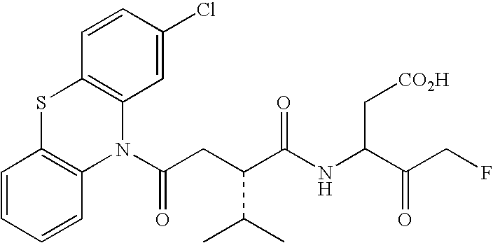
C1=CC=CC2=C1SC1=C(N2C(CC(C(NC(C(=O)CF)C[CO2H])=O)C(C)C)=O)C=C(Cl)C=C1
